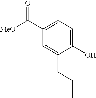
C1(C([MeO])=O)=CC=C(O)C(CCC)=C1
